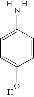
C1=CC(N)=CC=C1O.[H].[H].[H]
